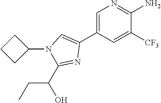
C1(N2C(C(CC)O)=NC(C3=CN=C(N)C([CF3])=C3)=C2)CCC1
